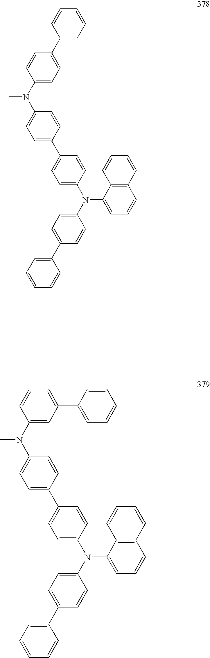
C1(C2=CC=C(N(C3=CC=C(C4=CC=C(N(C5=CC=C(C6=CC=CC=C6)C=C5)C)C=C4)C=C3)C3=CC=CC4=C3C=CC=C4)C=C2)=CC=CC=C1.C1(C2=CC=C(N(C3=CC=C(C4=CC=C(N(C5=CC(C6=CC=CC=C6)=CC=C5)C)C=C4)C=C3)C3=CC=CC4=C3C=CC=C4)C=C2)=CC=CC=C1
